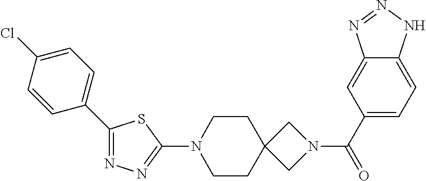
C1(C2=CC=C(Cl)C=C2)=NN=C(N2CCC3(CC2)CN(C(C2=CC=C4C(=C2)N=NN4)=O)C3)S1
